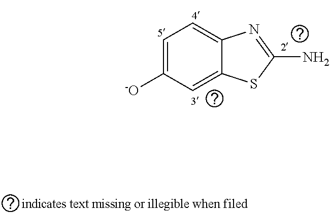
C1=C([-O])C=C2C(=C1)N=C(N)S2
